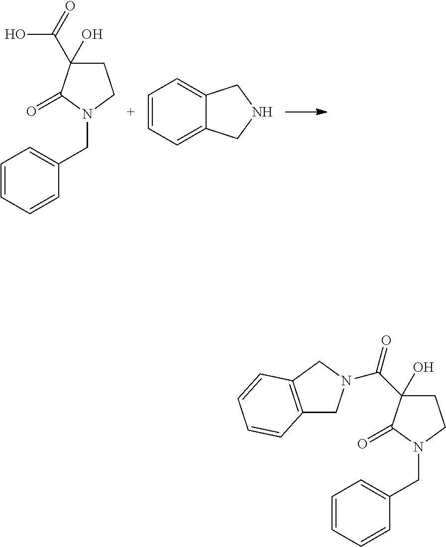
C1=CC=CC(CN2CCC(C(=O)O)(O)C2=O)=C1.C1=CC=C2C(=C1)CNC2.C1=CC=CC(CN2CCC(O)(C(N3CC4=C(C3)C=CC=C4)=O)C2=O)=C1
